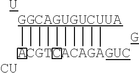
[GGCAGUGUCUUA]([A])(C)([AGUC])([G])([A])(C)([A])(C)([T])[G].[U].[CU]
